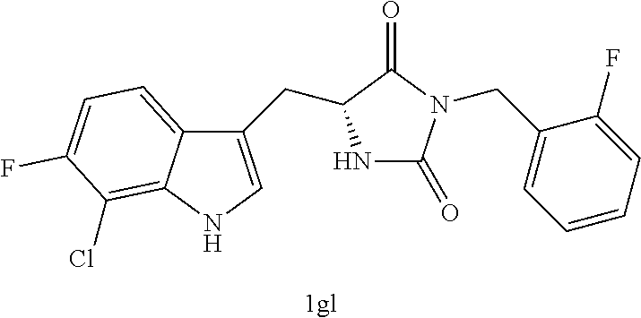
[1gl].N1C(=O)N(CC2=CC=CC=C2F)C(=O)C1CC1=CNC2=C(Cl)C(F)=CC=C12
